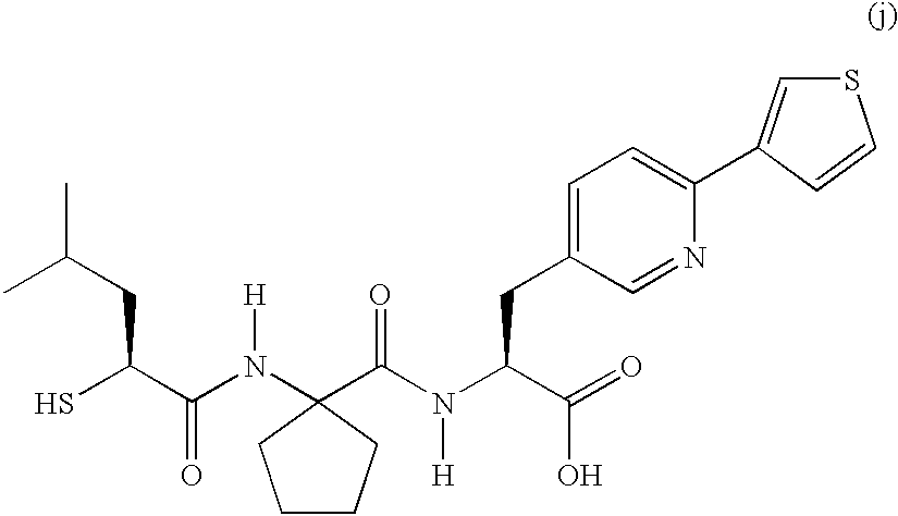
C1CCC(N(C(C(S)CC(C)C)=O)[H])(C(N(C(C(=O)O)CC2=CC=C(C3=CSC=C3)N=C2)[H])=O)C1
